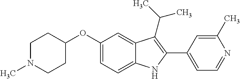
O(C1=CC=C2C(=C1)C(C(C)C)=C(C1=CC=NC(C)=C1)N2)C1CCN(C)CC1
